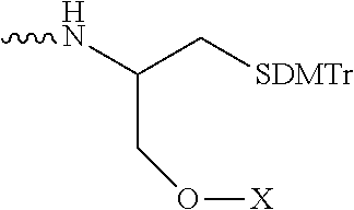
CNC(C[SDMTr])CO[X]
